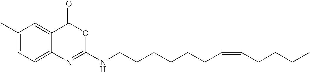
C1(C)=CC=C2C(=C1)C(=O)OC(NCCCCCCC#CCCCC)=N2
